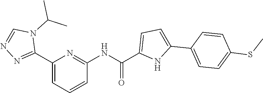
C1(C2=NN=CN2C(C)C)=CC=CC(NC(=O)C2=CC=C(C3=CC=C(SC)C=C3)N2)=N1
